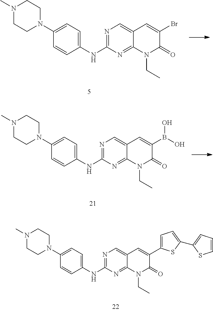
N1=C(NC2=CC=C(N3CCN(C)CC3)C=C2)N=C2C(=C1)C=C(C1=CC=C(C3=CC=CS3)S1)C(=O)N2CC.N1=C(NC2=CC=C(N3CCN(C)CC3)C=C2)N=C2C(=C1)C=C(Br)C(=O)N2CC.N1=C(NC2=CC=C(N3CCN(C)CC3)C=C2)N=C2C(=C1)C=C(B(O)O)C(=O)N2CC
